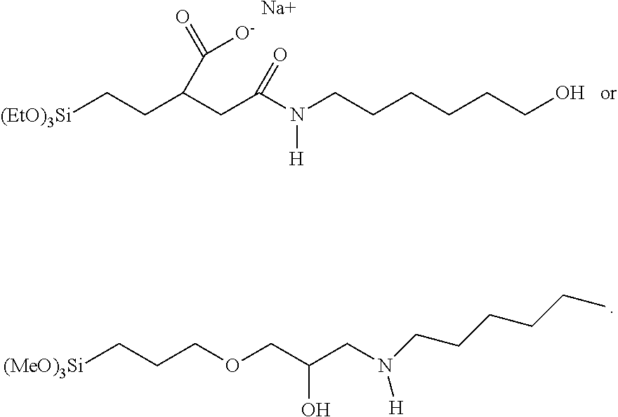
[(MeO)3Si]CCCOCC(CN(CCCCCC)[H])O.[(EtO)3Si]CCC(CC(N(CCCCCCO)[H])=O)C(=O)[O-].[Na]
